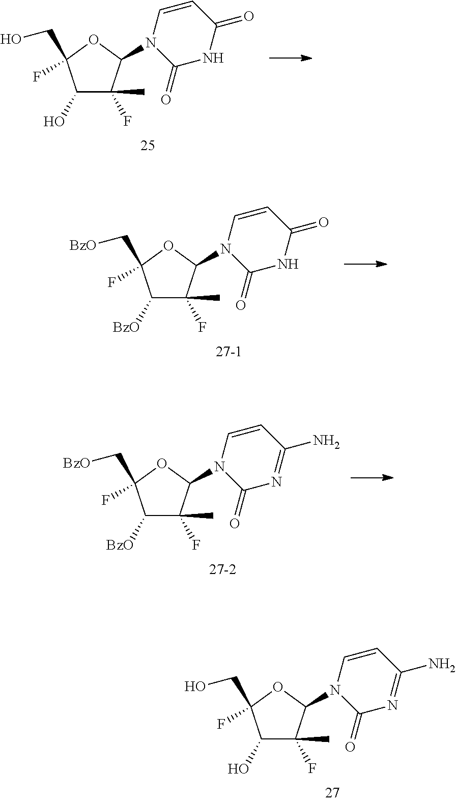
C1([BzO])C(C)(F)C(N2C(=O)N=C(N)C=C2)OC1(C[BzO])F.C1(O)C(C)(F)C(N2C(=O)N=C(N)C=C2)OC1(CO)F.C1(O)C(C)(F)C(N2C(=O)NC(=O)C=C2)OC1(CO)F.C1([BzO])C(C)(F)C(N2C(=O)NC(=O)C=C2)OC1(C[BzO])F
